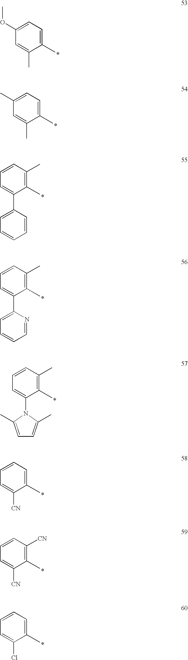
C1=CC=C(C)C(Cl)=C1.C1=CC([CN])=C(C)C([CN])=C1.C1=CC=C(C)C([CN])=C1.C1=CC(C)=C(C)C(N2C(C)=CC=C2C)=C1.C1=CC(C)=C(C)C(C2=CC=CC=N2)=C1.C1=CC(C)=C(C)C(C2=CC=CC=C2)=C1.C1(C)=CC=C(C)C(C)=C1.C1(OC)=CC=C(C)C(C)=C1
